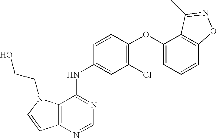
C12=C(N=CN=C1NC1=CC(Cl)=C(OC3=CC=CC4=C3C(C)=NO4)C=C1)C=CN2CCO
